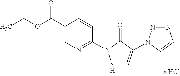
C1(N2NC=C(N3N=NC=C3)C2=O)=NC=C(C(OCC)=O)C=C1
